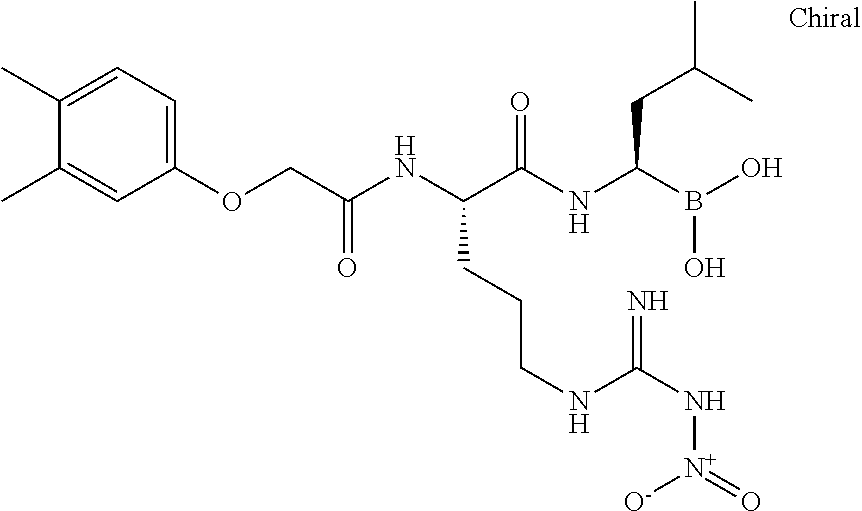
C(C(NC(C(NC(B(O)O)CC(C)C)=O)CCCNC(N[N+](=O)[O-])=N)=O)OC1=CC=C(C)C(C)=C1
